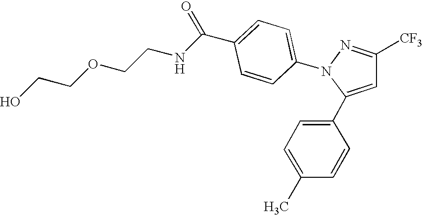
C1(C2=CC=C(C)C=C2)=CC([CF3])=NN1C1=CC=C(C(NCCOCCO)=O)C=C1
